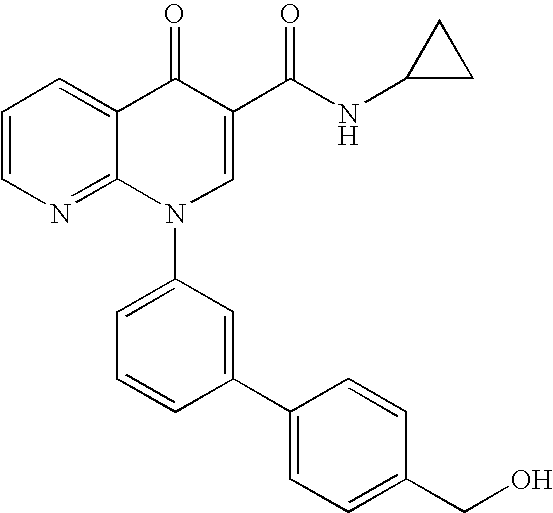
C1=CN=C2C(=C1)C(=O)C(C(NC1CC1)=O)=CN2C1=CC=CC(C2=CC=C(CO)C=C2)=C1
